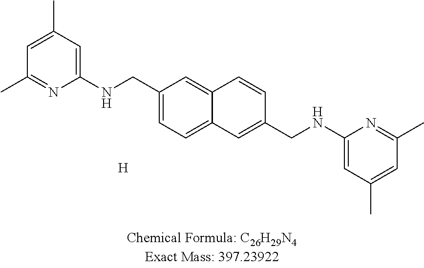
C1(NCC2=CC=C3C(=C2)C=CC(CNC2=CC(C)=CC(C)=N2)=C3)=CC(C)=CC(C)=N1.[H]
